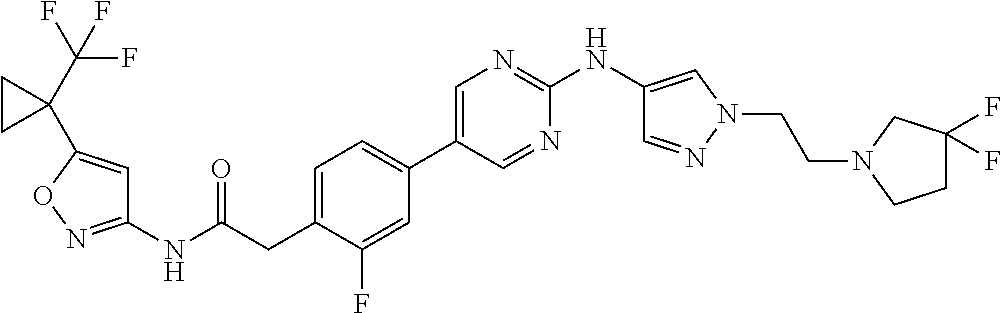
C1=C(CC(NC2=NOC(C3(C(F)(F)F)CC3)=C2)=O)C(F)=CC(C2=CN=C(NC3=CN(CCN4CC(F)(F)CC4)N=C3)N=C2)=C1
